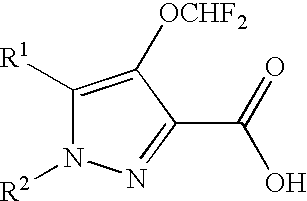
C1([R1])=C([OCHF2])C(C(O)=O)=NN1[R2]
